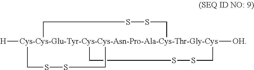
[H][Cys-Cys-Glu-Tyr-Cys-Cys-Asn-Pro-Ala-Cys-Thr-Gly-Cys]123([OH])(CSSC1)(CSSC2)CSSC3
